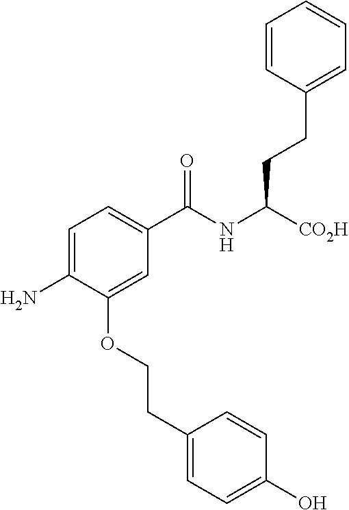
C1=CC(CCC(NC(C2=CC=C(N)C(OCCC3=CC=C(O)C=C3)=C2)=O)[CO2H])=CC=C1
